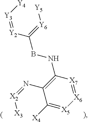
C1(N=[X2][X3])=C(NBC(=[Y6][Y5])[Y2]=[Y3][Y4])[X7]=[X6][X5]=C1[X4]
